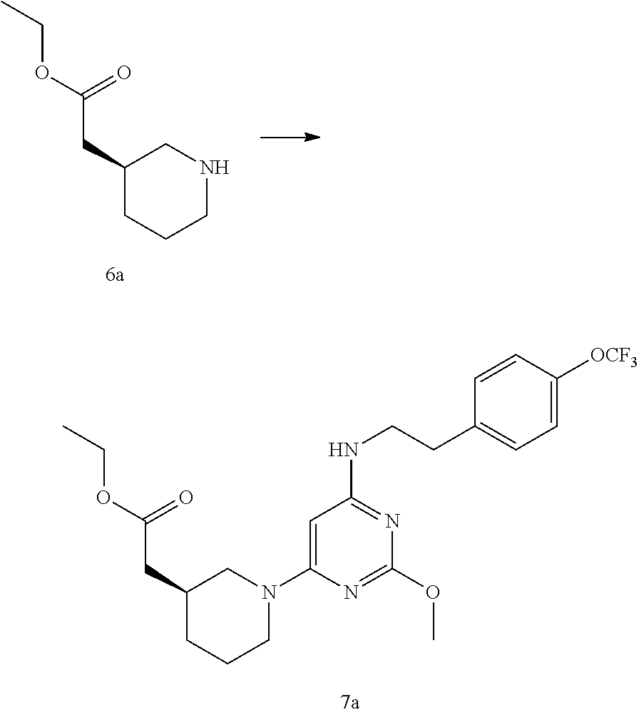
CCOC(CC1CCCN(C2=CC(NCCC3=CC=C([OCF3])C=C3)=NC(OC)=N2)C1)=O.CCOC(CC1CCCNC1)=O
